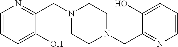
C1=CC=C(O)C(CN2CCN(CC3=NC=CC=C3O)CC2)=N1
